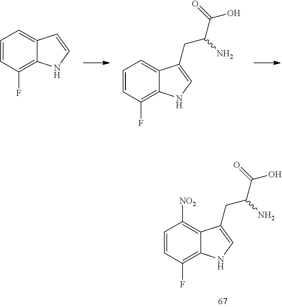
C1=CC(F)=C2C(=C1)C=CN2.C1=CC(F)=C2C(=C1)C(CC(C(O)=O)N)=CN2.C1=CC(F)=C2C(=C1[NO2])C(CC(C(O)=O)N)=CN2
